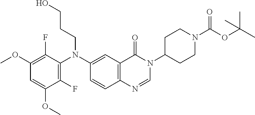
C1(F)=C(N(C2=CC3=C(C=C2)N=CN(C2CCN(C(OC(C)(C)C)=O)CC2)C3=O)CCCO)C(F)=C(OC)C=C1OC
